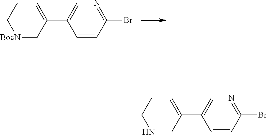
[BocN]1CC(C2=CN=C(Br)C=C2)=CCC1.N1CC(C2=CN=C(Br)C=C2)=CCC1
